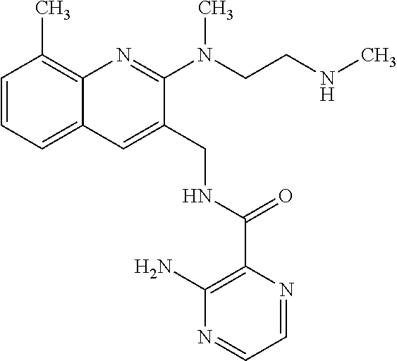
C1=CC=C2C(=C1C)N=C(N(CCNC)C)C(CNC(C1=C(N)N=CC=N1)=O)=C2
